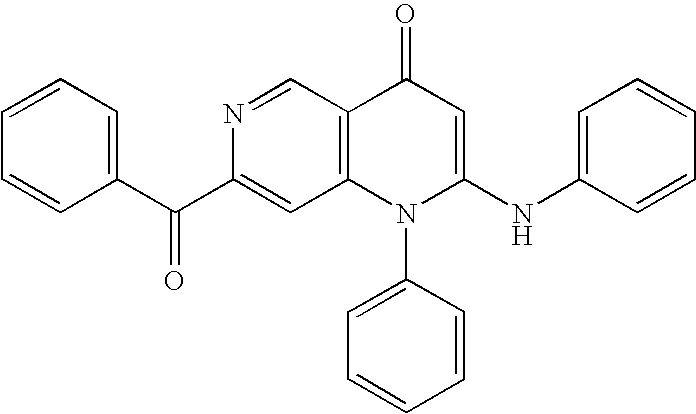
C(C1=CC2=C(C=N1)C(=O)C=C(NC1=CC=CC=C1)N2C1=CC=CC=C1)(C1=CC=CC=C1)=O
